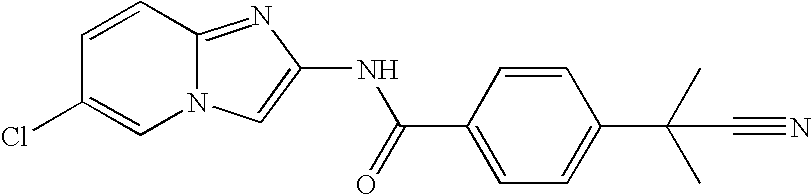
C1=CC2=NC(NC(C3=CC=C(C(C)(C)C#N)C=C3)=O)=CN2C=C1Cl
